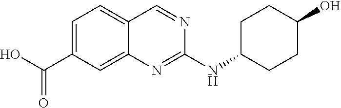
OC(C1=CC=C2C(=C1)N=C(NC1CCC(O)CC1)N=C2)=O
